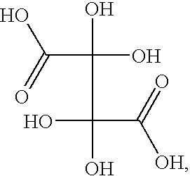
C(C(O)(O)C(C([OH])=O)(O)O)(O)=O
